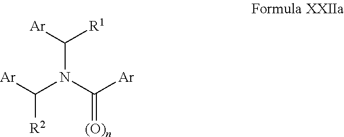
C(N(C([Ar])=[(O)n])C([Ar])[R2])([Ar])[R1]
